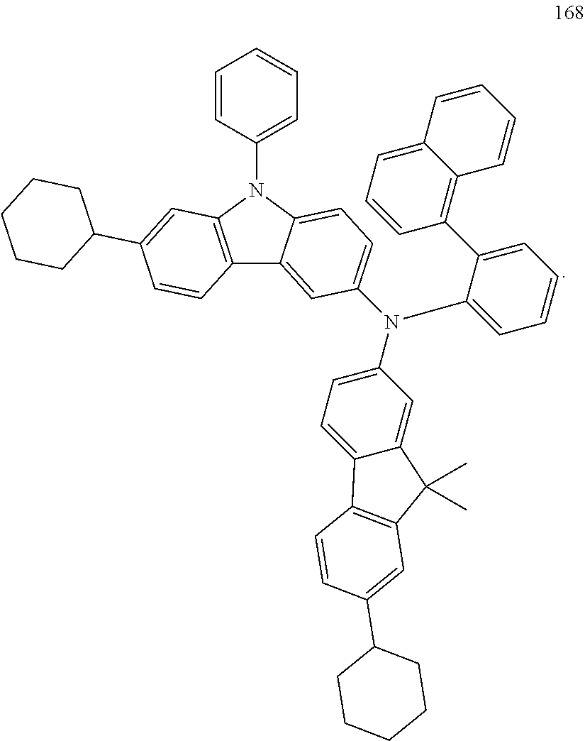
C12=C(N(C3=CC=CC=C3)C3=CC=C(N(C4=CC=CC=C4C4=C5C(=CC=C4)C=CC=C5)C4=CC=C5C(=C4)C(C)(C)C4=C5C=CC(C5CCCCC5)=C4)C=C13)C=C(C1CCCCC1)C=C2
